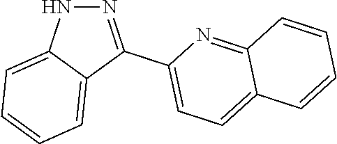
N1=C(C2=CC=C3C(=N2)C=CC=C3)C2=CC=CC=C2N1
